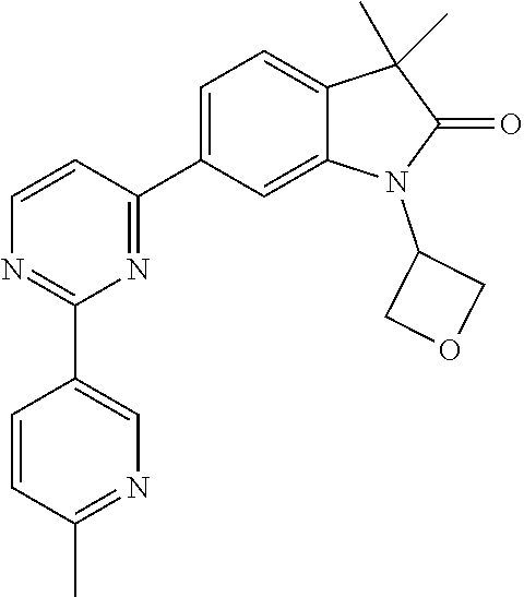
C1=C(C2=NC(C3=CN=C(C)C=C3)=NC=C2)C=C2C(=C1)C(C)(C)C(=O)N2C1COC1
